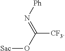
[Sac]OC([CF3])=N[Ph]
